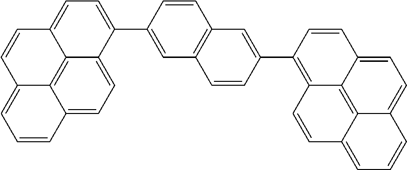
C1=C2C3=C4C(=C1)C=CC(C1=CC5=C(C=C1)C=C(C1=CC=C6C7=C8C(=CC=C17)C=CC=C8C=C6)C=C5)=C4C=CC3=CC=C2
